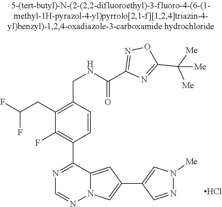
N1=C(C2=C(F)C(CC(F)F)=C(CNC(C3=NOC(C([Me])([Me])[Me])=N3)=O)C=C2)C2=CC(C3=CN([Me])N=C3)=CN2N=C1.Cl
